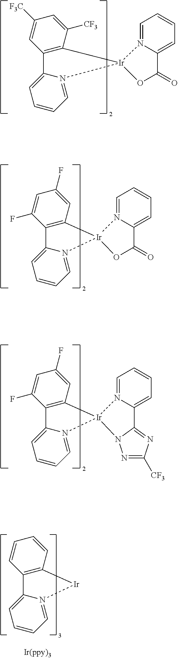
C12=C(C([CF3])=CC([F3C])=C1)[Ir]1(N3=CC=CC=C23)N2=CC=CC=C2C(=O)O1.C12=C(C=C(F)C=C1F)[Ir](OC(C1=CC=CC=N1C)=O)N1=CC=CC=C21.C12=C(C=C(F)C=C1F)[Ir]1(N3=CC=CC=C23)N2=CC=CC=C2C2=NC([CF3])=NN12.C12=C(C=CC=C1)[Ir]N1=CC=CC=C21
